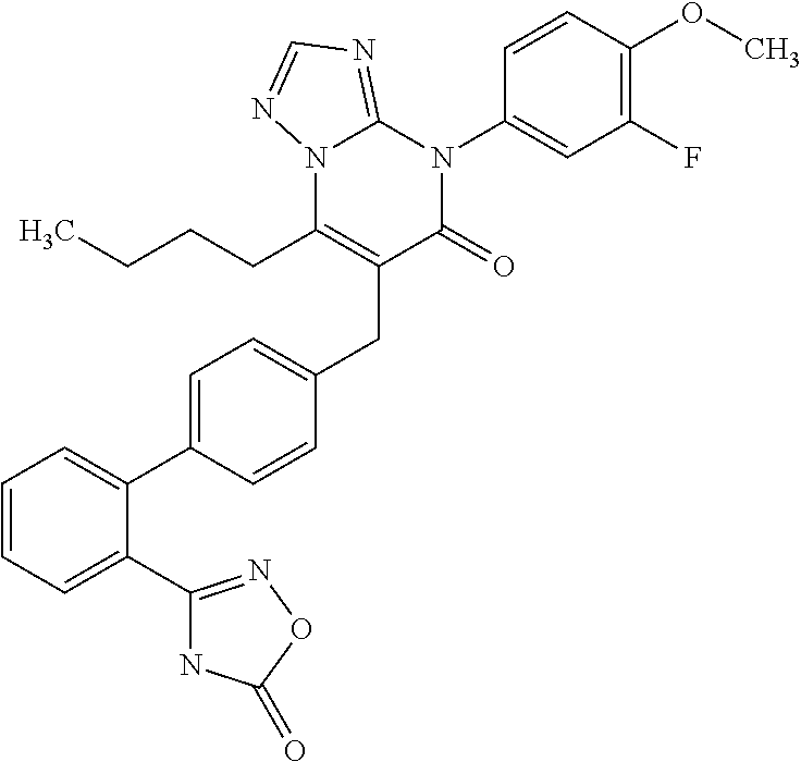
C1=CC=C(C2=NOC(=O)N2)C(C2=CC=C(CC3=C(CCCC)N4C(=NC=N4)N(C4=CC(F)=C(OC)C=C4)C3=O)C=C2)=C1
